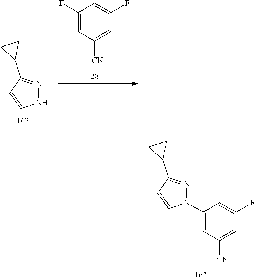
N1N=C(C2CC2)C=C1.C1(F)=CC([CN])=CC(F)=C1.N1(C2=CC([CN])=CC(F)=C2)N=C(C2CC2)C=C1
